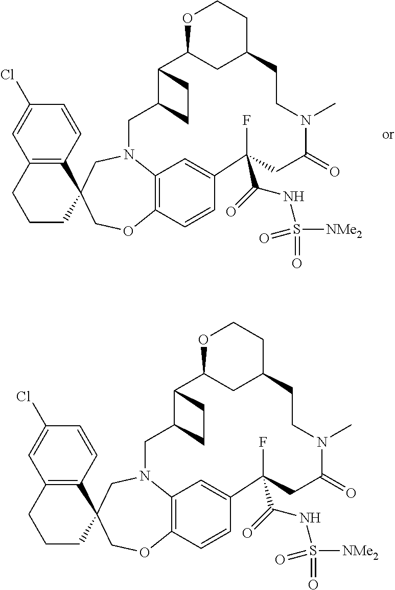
C1(Cl)=CC2=C(C=C1)C1(CCC2)COC2=C3N(C1)CC1C(C4CC(CCO4)CCN(C)C(=O)CC(F)(C(=O)NS([NMe2])(=O)=O)C(=C3)C=C2)CC1.C1(Cl)=CC2=C(C=C1)C1(CCC2)COC2=C3N(C1)CC1C(C4CC(CCO4)CCN(C)C(=O)CC(F)(C(=O)NS([NMe2])(=O)=O)C(=C3)C=C2)CC1
